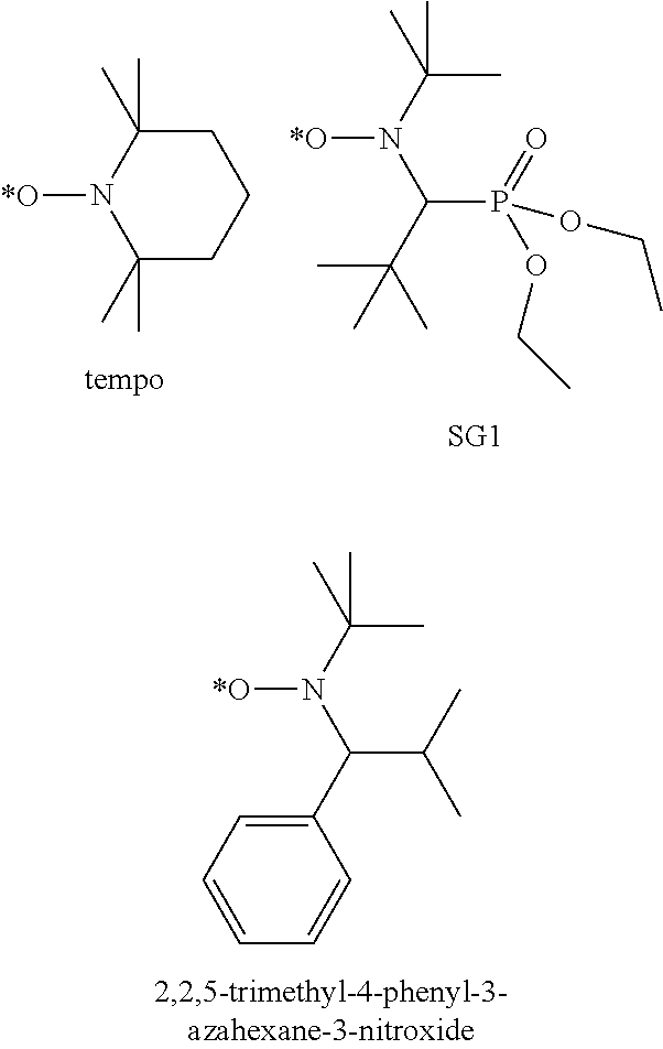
C(N(C(C)(C)C)[*O])(C1=CC=CC=C1)C(C)C.C1(C)(C)CCCC(C)(C)N1[*O].C(N(C(C)(C)C)[*O])(C(C)(C)C)P(=O)(OCC)OCC
